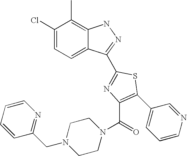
C1(Cl)=CC=C2C(=C1C)NN=C2C1=NC(C(N2CCN(CC3=NC=CC=C3)CC2)=O)=C(C2=CC=CN=C2)S1
